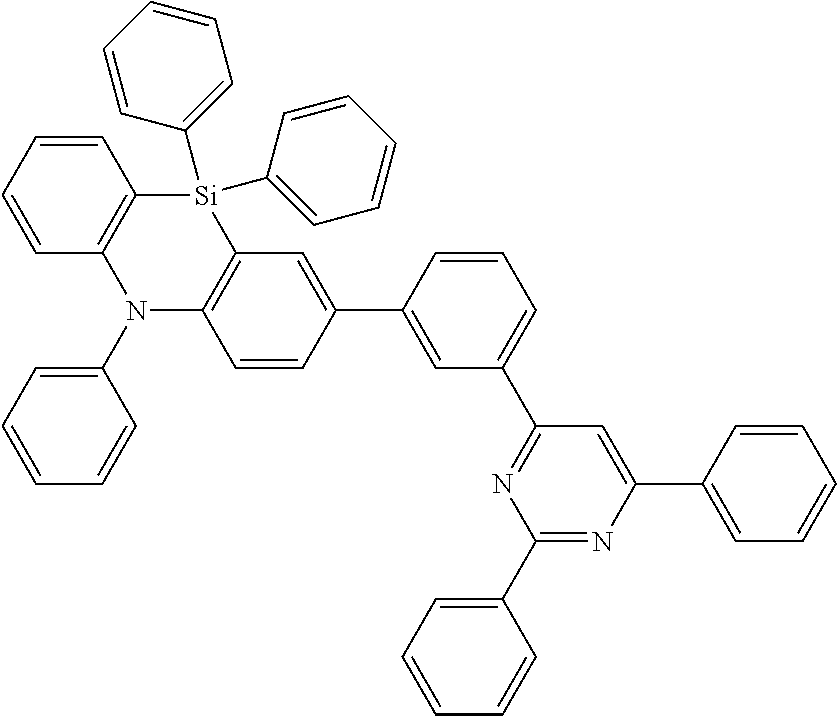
C1(C2=CC(C3=NC(C4=CC=CC=C4)=NC(C4=CC=CC=C4)=C3)=CC=C2)=CC2=C(C=C1)N(C1=CC=CC=C1)C1=C([Si]2(C2=CC=CC=C2)C2=CC=CC=C2)C=CC=C1
